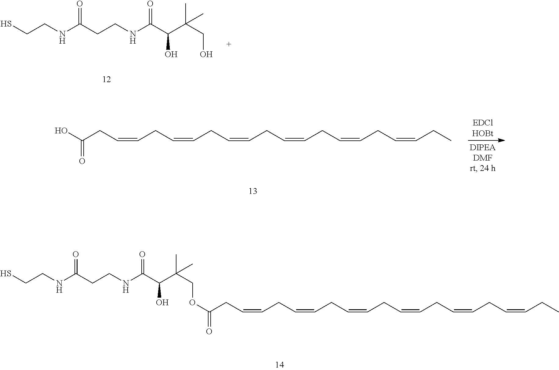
O=C(CCNC(C(O)C(CO)(C)C)=O)NCCS.C(=O)(O)CC=CCC=CCC=CCC=CCC=CCC=CCC.C(=O)(CC=CCC=CCC=CCC=CCC=CCC=CCC)OCC(C(C(NCCC(=O)NCCS)=O)O)(C)C
